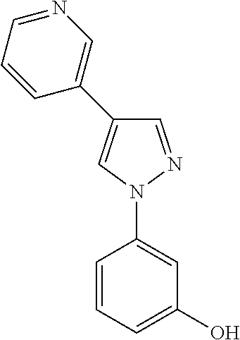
C1=CC=C(O)C=C1N1N=CC(C2=CN=CC=C2)=C1
